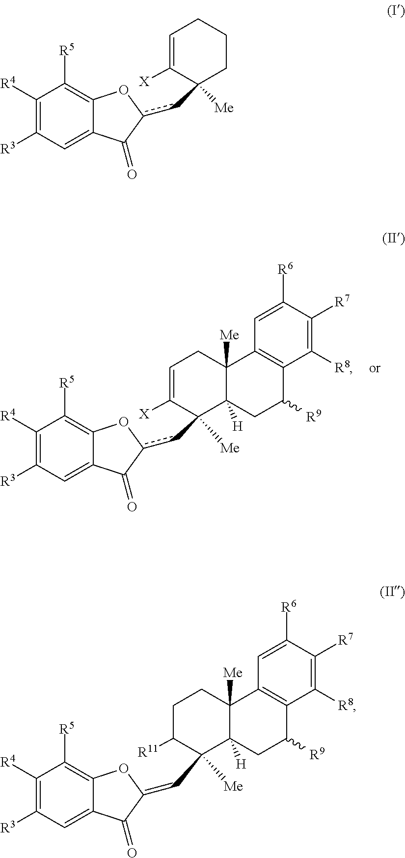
C1([R4])=C([R3])C=C2C(=C1[R5])Oc(cC1([Me])CCCC=C1[X])C2=O.C1([R4])=C([R3])C=C2C(=C1[R5])Oc(cC1([Me])C3([H])C([Me])(CC=C1[X])C1=C(C([R9])C3)C([R8])=C([R7])C([R6])=C1)C2=O.C1([R4])=C([R3])C=C2C(=C1[R5])OC(=CC1([Me])C3([H])C([Me])(CCC1[R11])C1=C(C([R9])C3)C([R8])=C([R7])C([R6])=C1)C2=O
